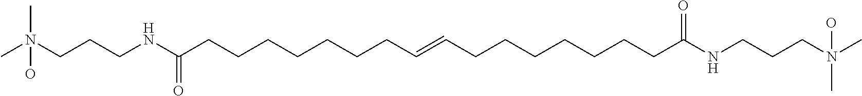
CN(CCCNC(CCCCCCCC=CCCCCCCCC(NCCCN(C)(O)C)=O)=O)(C)O
